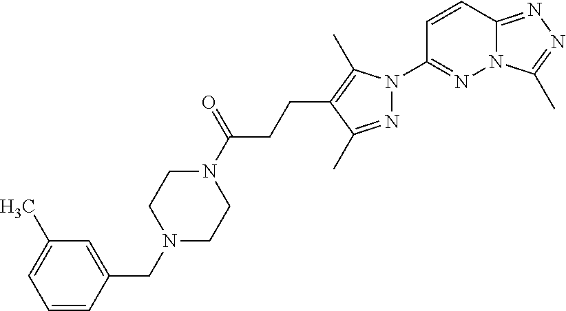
N12C(=NN=C1C)C=CC(N1N=C(C)C(CCC(N3CCN(CC4=CC(C)=CC=C4)CC3)=O)=C1C)=N2
